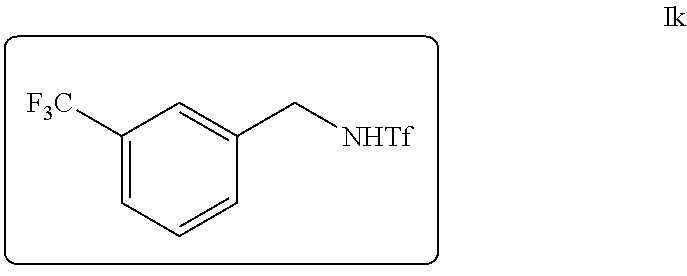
C1([F3C])=CC=CC(C[NHTf])=C1
